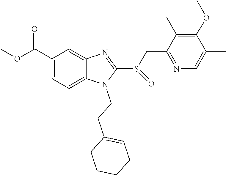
COC(=O)C1=CC=C2N(CCC3=CCCCC3)C(S(CC3=NC=C(C)C(OC)=C3C)=O)=NC2=C1
